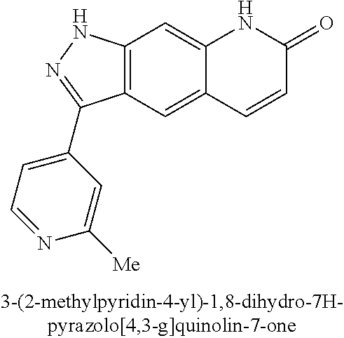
C12=C(C=C3C(=C1)NC(=O)C=C3)C(C1=CC=NC([Me])=C1)=NN2
